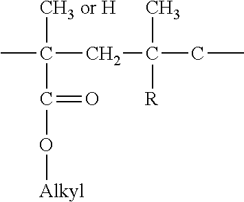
CC(CC(CC)(C)[R])([CH3 or H])C(=O)O[Alkyl]
